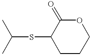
C(SC1CCCOC1=O)(C)C
